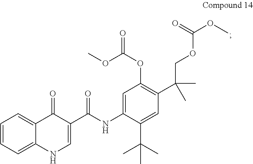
C1=C(NC(C2=CNC3=CC=CC=C3C2=O)=O)C(C(C)(C)C)=CC(C(C)(C)COC(OC)=O)=C1OC(OC)=O
